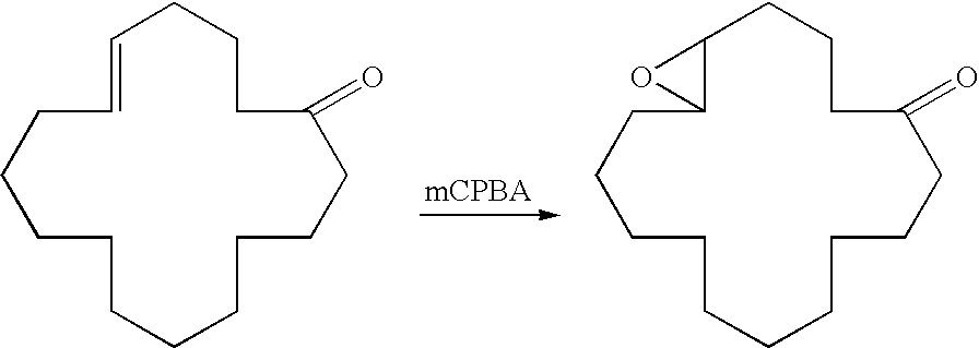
C1CCCCCCCCCC(=O)CCCC=C1.C1CCCCCCCCCC(=O)CCCC2C1O2
